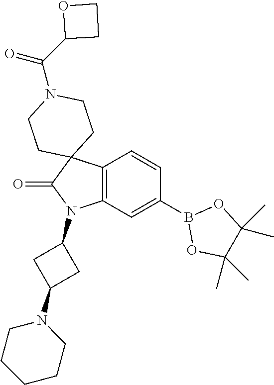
C12=C(C=C(B3OC(C)(C)C(C)(C)O3)C=C1)N(C1CC(N3CCCCC3)C1)C(=O)C21CCN(C(C2CCO2)=O)CC1
